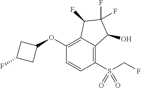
C1(OC2CC(F)C2)=C2C(=C(S(CF)(=O)=O)C=C1)C(O)C(F)(F)C2F
